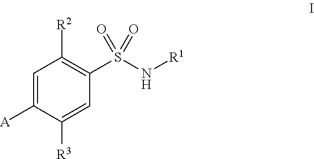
C1=C([A])C([R3])=CC(S(N[R1])(=O)=O)=C1[R2]
